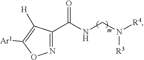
N1=C(C(NCN([R4])[R3])=O)C([H])=C([Ar1])O1
